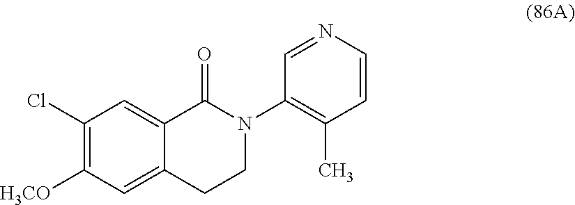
C1(Cl)=C([H3CO])C=C2C(=C1)C(=O)N(C1=C(C)C=CN=C1)CC2
